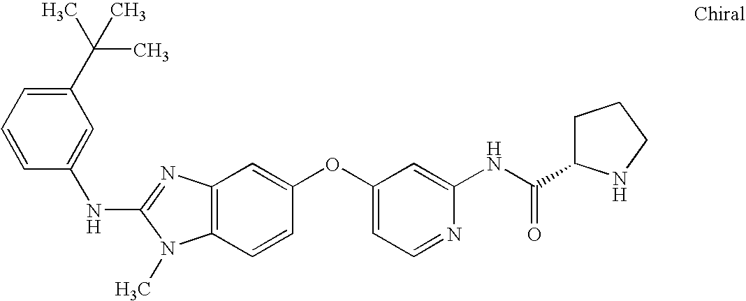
N(C1=NC2=C(N1C)C=CC(OC1=CC=NC(NC(C3CCCN3)=O)=C1)=C2)C1=CC(C(C)(C)C)=CC=C1
